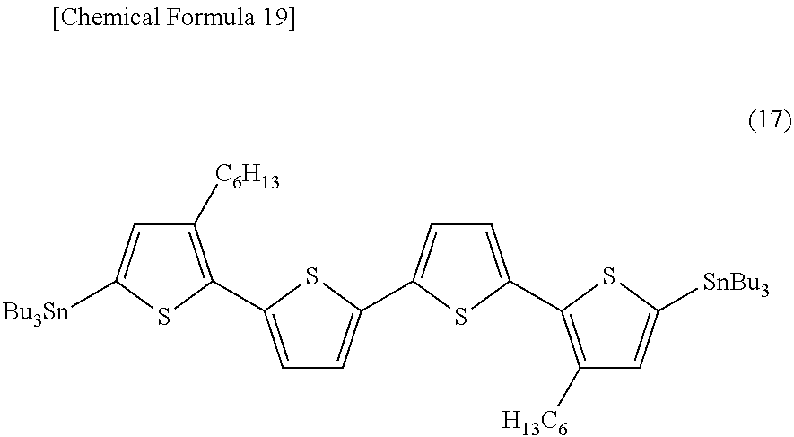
[Bu3Sn]C1=CC([C6H13])=C(C2=CC=C(C3=CC=C(C4=C([H13C6])C=C([SnBu3])S4)S3)S2)S1
